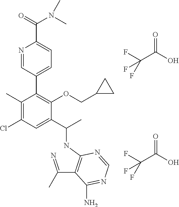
C(C(O)=O)(F)(F)F.C(C(O)=O)(F)(F)F.N1=CC(C2=C(OCC3CC3)C(C(C)NC3=C(C(=N)C)C(N)=NC=N3)=CC(Cl)=C2C)=CC=C1C(N(C)C)=O
